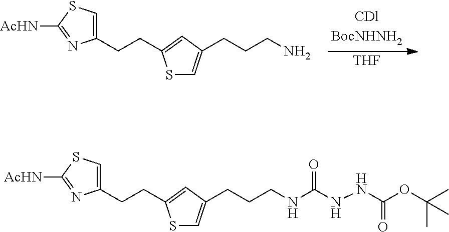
[THF].C1(CCC2=CC(CCCN)=CS2)=CSC([AcHN])=N1.C1(CCC2=CC(CCCNC(NNC(OC(C)(C)C)=O)=O)=CS2)=CSC([AcHN])=N1
